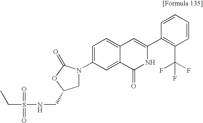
C1N(C2=CC=C3C(=C2)C(=O)NC(C2=C(C(F)(F)F)C=CC=C2)=C3)C(=O)OC1CNS(=O)(CC)=O
